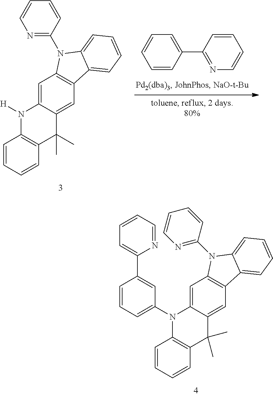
C1=CC(C2=NC=CC=C2)=CC=C1.C1=CC=CC2=C1N([H])C1=CC3=C(C=C1C2(C)C)C1=CC=CC=C1N3C1=NC=CC=C1.C1=CC=CC2=C1N(C1=CC=CC(C3=CC=CC=N3)=C1)C1=CC3=C(C=C1C2(C)C)C1=CC=CC=C1N3C1=NC=CC=C1
